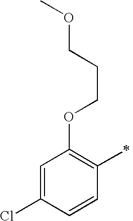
C1=C(Cl)C=CC(C)=C1OCCCOC
